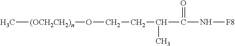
C[(OCH2CH2)n]OCCC(C)C(N[F8])=O
